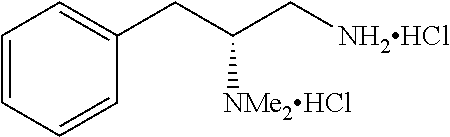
C1=CC=CC(CC([NMe2HCl])C[NH2HCl])=C1
